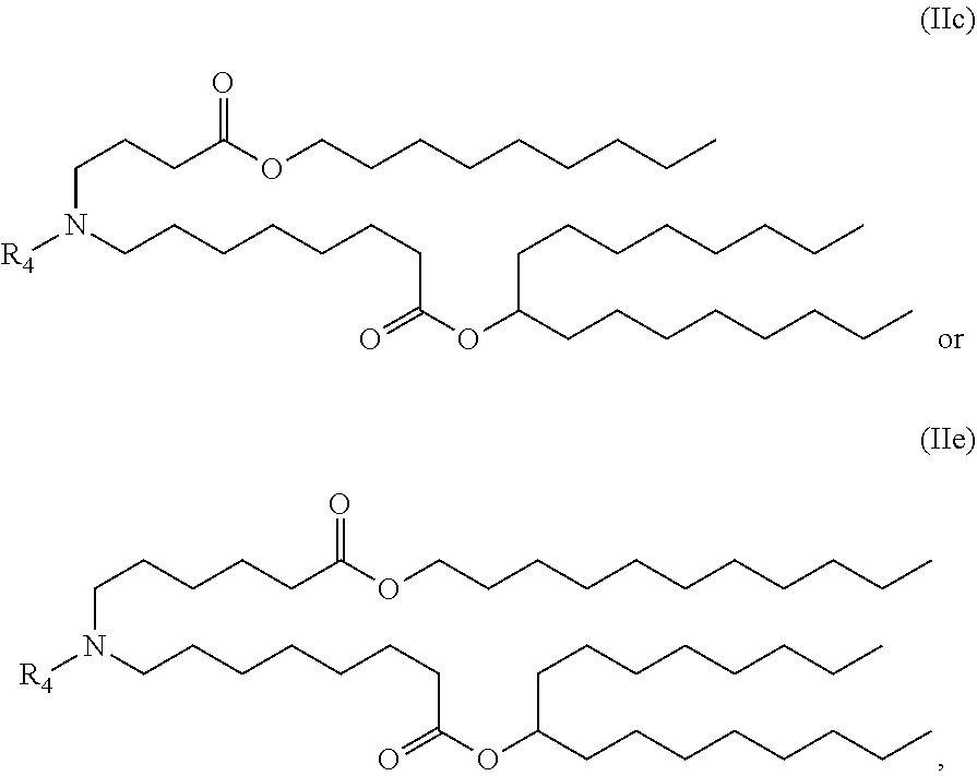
C(C(OC(CCCCCCCC)CCCCCCCC)=O)CCCCCCN([R4])CCCC(OCCCCCCCCC)=O.C(C(OC(CCCCCCCC)CCCCCCCC)=O)CCCCCCN([R4])CCCCCC(OCCCCCCCCCCC)=O
